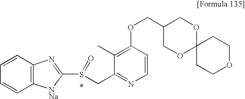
C1(C)=C(OCC2COC3(OC2)CCOCC3)C=CN=C1CS(C1=NC2=C(C=CC=C2)[NNa]1)=O
